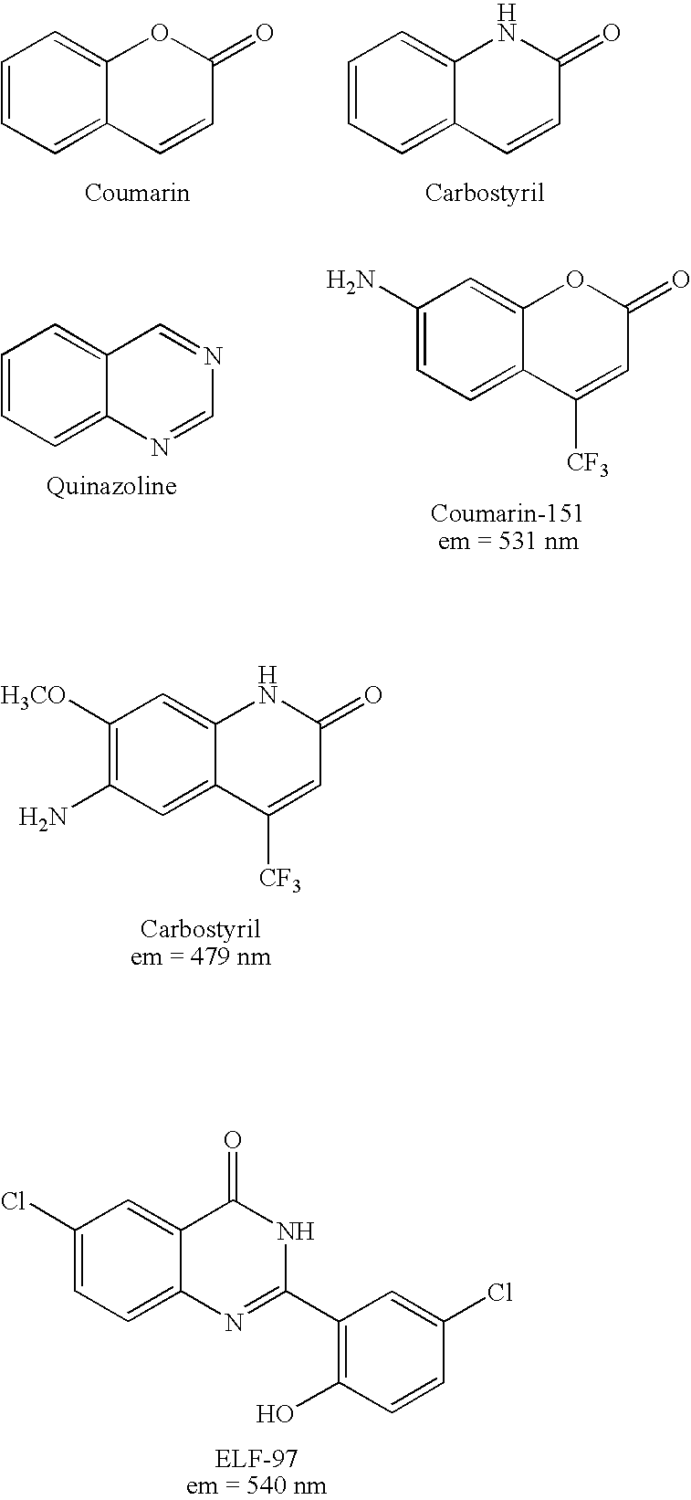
C1([H3CO])=C(N)C=C2C(=C1)NC(=O)C=C2[CF3].C1=CC=C2C(=C1)OC(=O)C=C2.C1=CC=C2C(=C1)NC(=O)C=C2.C1=CC=C2C(=C1)C=NC=N2.C1(N)=CC=C2C(=C1)OC(=O)C=C2[CF3].C1(Cl)=CC=C2C(=C1)C(=O)NC(C1=C(O)C=CC(Cl)=C1)=N2
